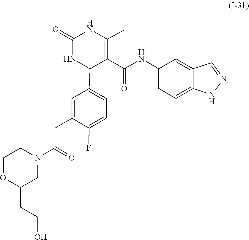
N1=CC2=CC(NC(C3=C(C)NC(=O)NC3C3=CC=C(F)C(CC(N4CCOC(CCO)C4)=O)=C3)=O)=CC=C2N1
